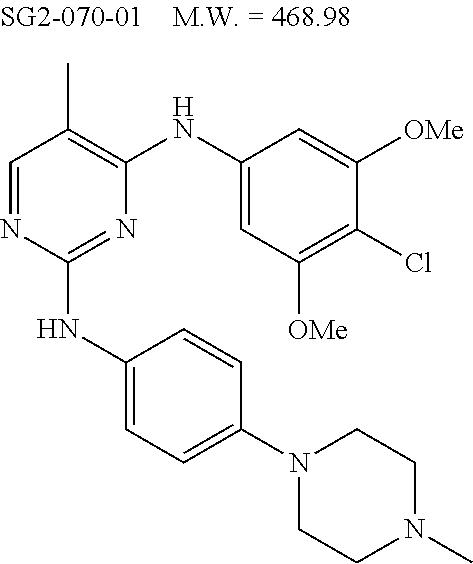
C1=NC(NC2=CC=C(N3CCN(C)CC3)C=C2)=NC(NC2=CC([OMe])=C(Cl)C([OMe])=C2)=C1C
